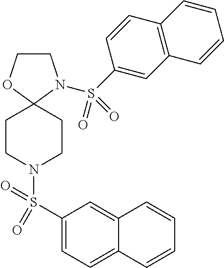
C1CN(S(C2=CC3=C(C=C2)C=CC=C3)(=O)=O)C2(O1)CCN(S(C1=CC=C3C(=C1)C=CC=C3)(=O)=O)CC2
